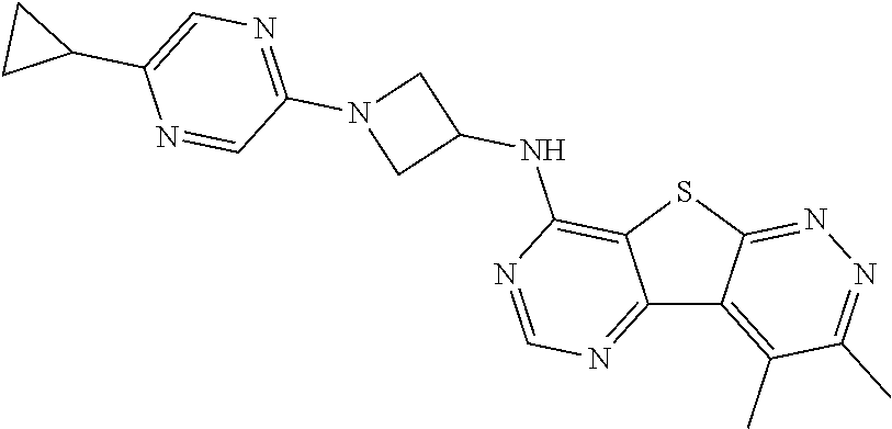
C12=NC=NC(NC3CN(C4=NC=C(C5CC5)N=C4)C3)=C1SC1=NN=C(C)C(C)=C21
